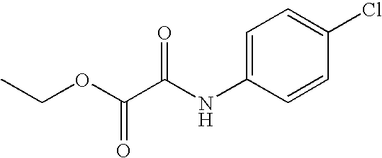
C1=C(NC(C(=O)OCC)=O)C=CC(Cl)=C1
